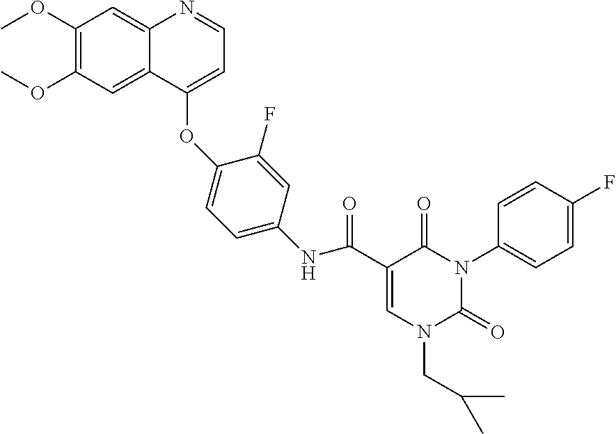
C1=C(C(NC2=CC=C(OC3=CC=NC4=CC(OC)=C(OC)C=C43)C(F)=C2)=O)C(=O)N(C2=CC=C(F)C=C2)C(=O)N1CC(C)C
